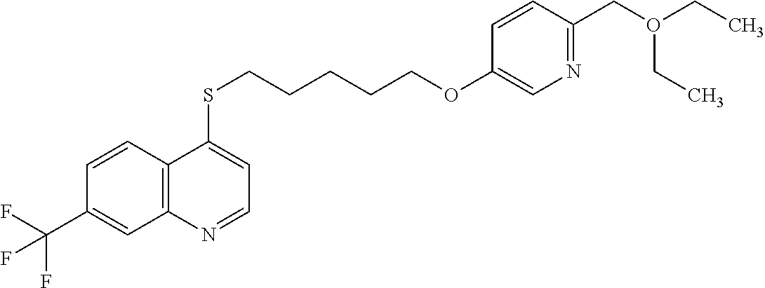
C12=C(C=CC(C(F)(F)F)=C1)C(SCCCCCOC1=CN=C(CO(CC)CC)C=C1)=CC=N2
